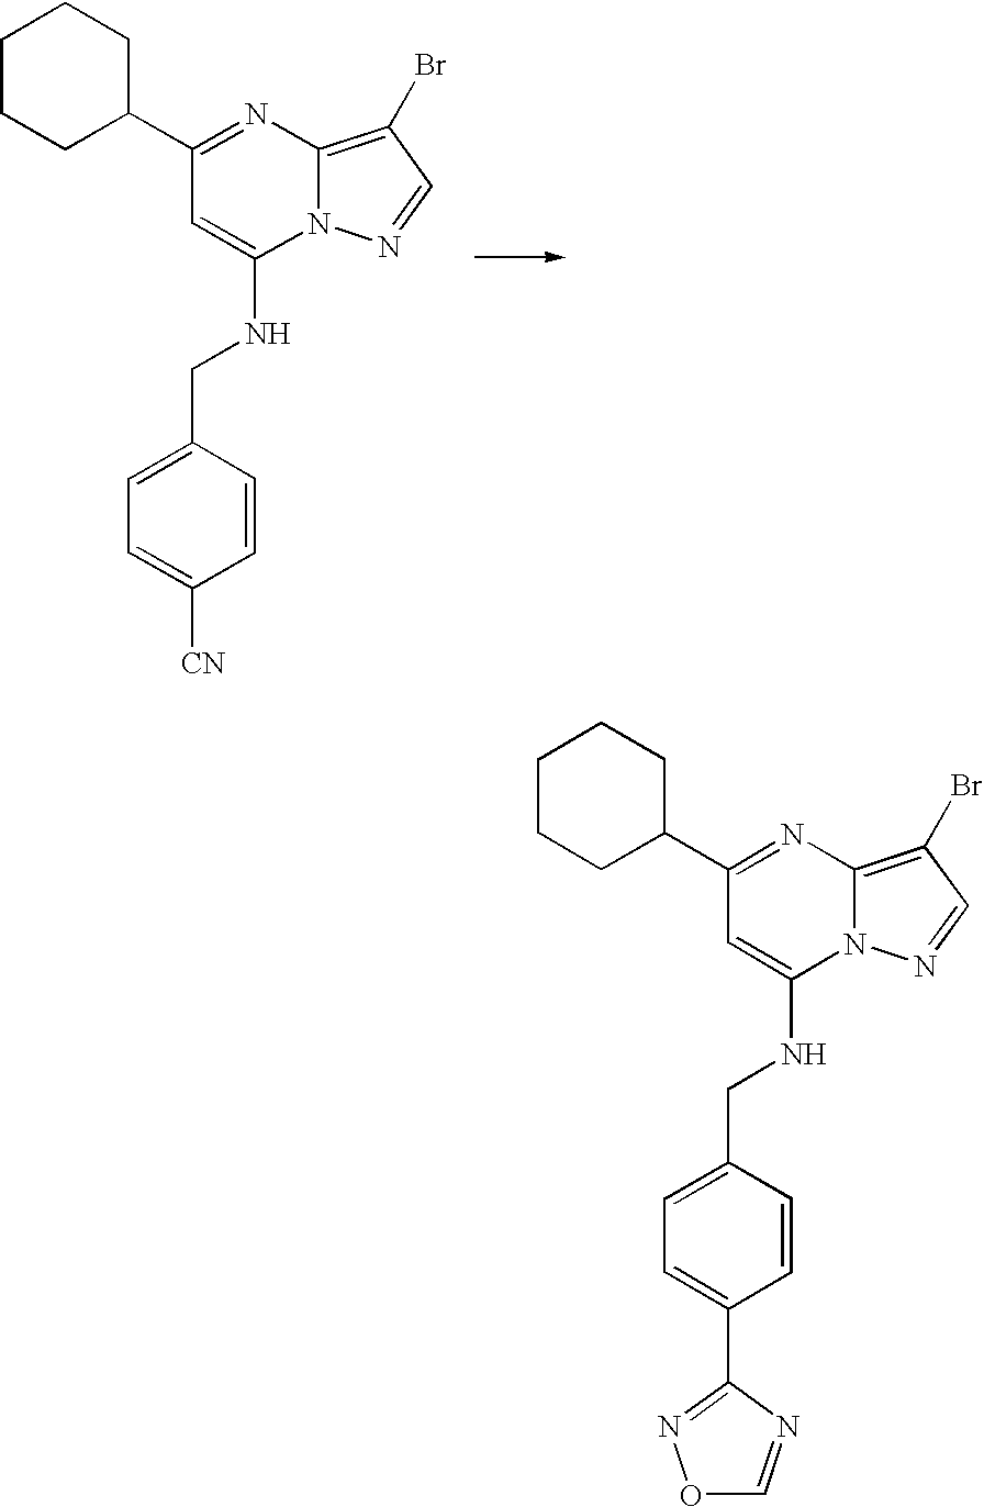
C12=C(Br)C=NN1C(NCC1=CC=C(C3=NOC=N3)C=C1)=CC(C1CCCCC1)=N2.C12=C(Br)C=NN1C(NCC1=CC=C([CN])C=C1)=CC(C1CCCCC1)=N2
